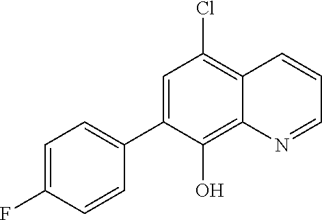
C1=C(C2=CC=C(F)C=C2)C(O)=C2C(=C1Cl)C=CC=N2
